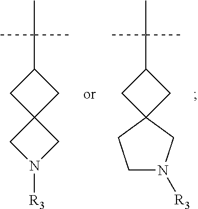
CC(C1CC2(C1)CN([R3])C2)(C)C.CC(C1CC2(C1)CCN([R3])C2)(C)C
